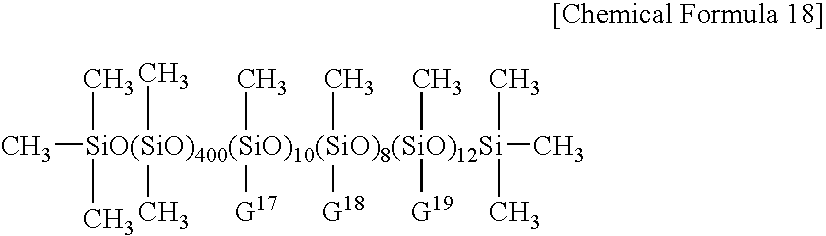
C[SiO(SiO)400(SiO)10(SiO)8(SiO)12Si](C)(C)(C)(C)(C)(C)([G17])(C)([G18])(C)(C)(C)[G19]
